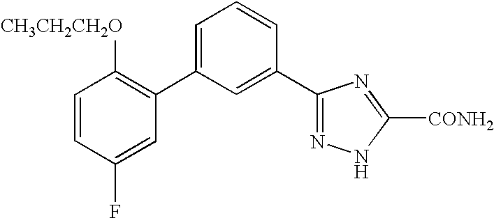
C1(C2=CC=CC(C3=NNC([CONH2])=N3)=C2)=C([CH3CH2CH2O])C=CC(F)=C1
